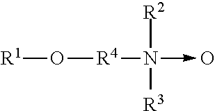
[R1]O[R4]N(->O)([R3])[R2]
